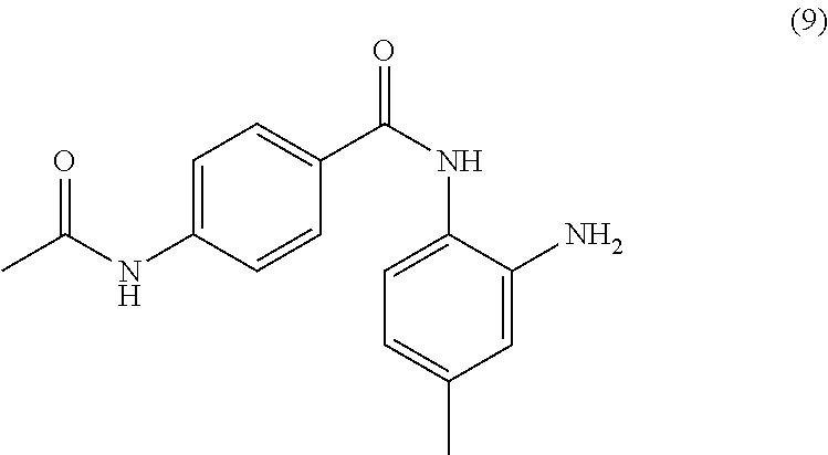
C1=CC(NC(=O)C)=CC=C1C(NC1=CC=C(C)C=C1N)=O
